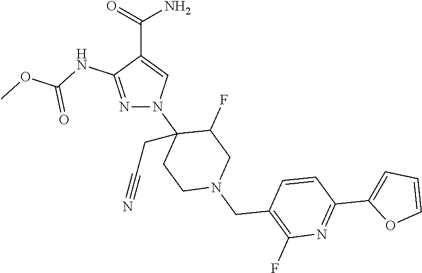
N1=C(NC(OC)=O)C(C(=O)N)=CN1C1(CC#N)CCN(CC2=C(F)N=C(C3=CC=CO3)C=C2)CC1F
